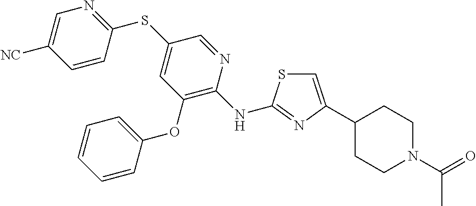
C1=C(C2CCN(C(=O)C)CC2)N=C(NC2=C(OC3=CC=CC=C3)C=C(SC3=NC=C([NC])C=C3)C=N2)S1
